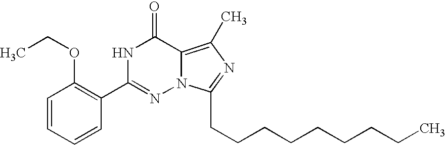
C1=CC=CC(C2=NN3C(=C(C)N=C3CCCCCCCCC)C(=O)N2)=C1OCC
